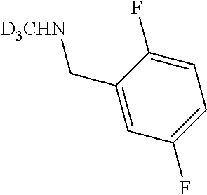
C1(F)=CC=C(F)C=C1C[D3CHN]
